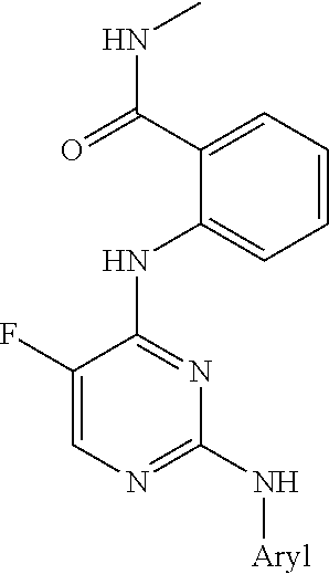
C1(C(=O)NC)=CC=CC=C1NC1=NC(N[Aryl])=NC=C1F
